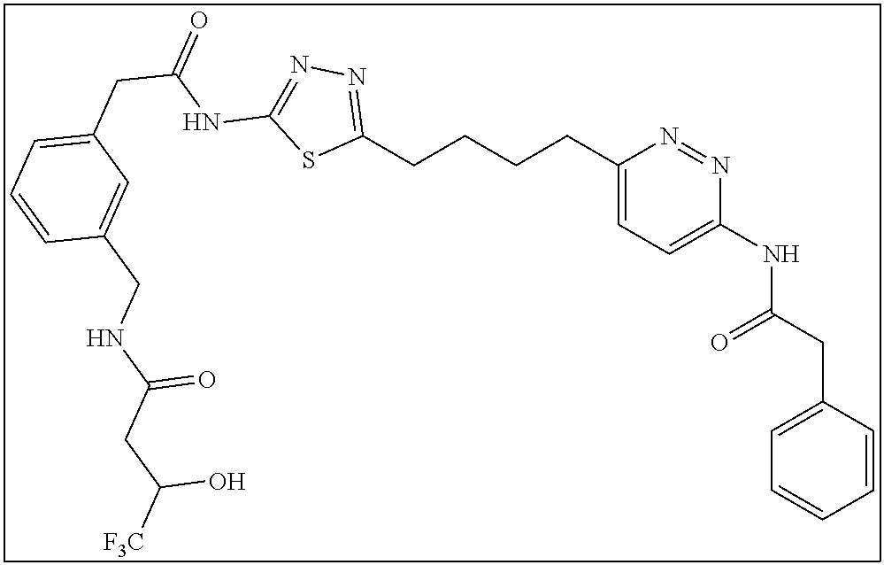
C1(CCCCC2=NN=C(NC(CC3=CC=CC(CNC(CC([F3C])O)=O)=C3)=O)S2)=CC=C(NC(CC2=CC=CC=C2)=O)N=N1
